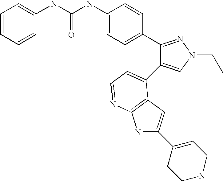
C(NC1=CC=C(C2=NN(CC)C=C2C2=CC=NC3=C2C=C(C2=CCNCC2)N3)C=C1)(=O)NC1=CC=CC=C1
